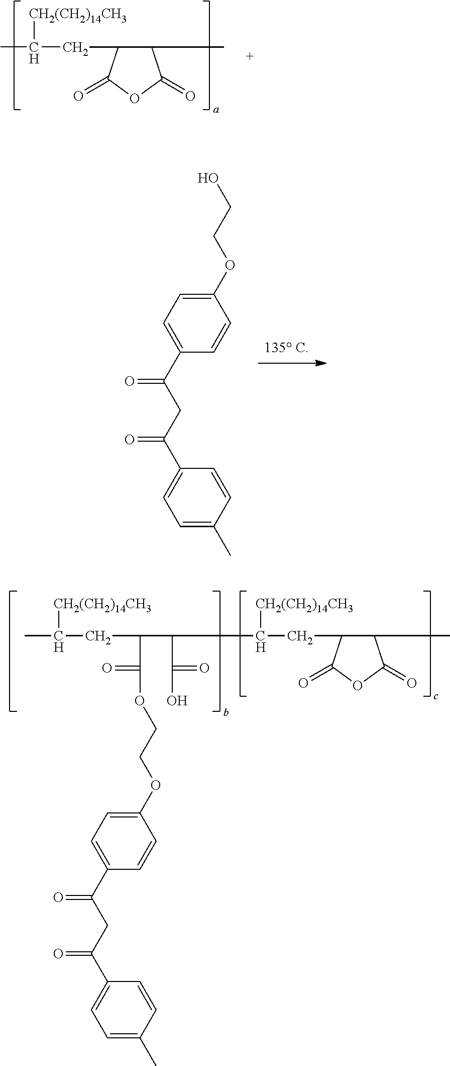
C(C1C(C)C(=O)OC1=O)C(C)[CH2(CH2)14CH3].C1(OCCO)=CC=C(C(CC(=O)C2=CC=C(C)C=C2)=O)C=C1.C(C(C(C(O)=O)C(CC1C(C)C(=O)OC1=O)[CH2(CH2)14CH3])C(=O)OCCOC1=CC=C(C(CC(=O)C2=CC=C(C)C=C2)=O)C=C1)C(C)[CH2(CH2)14CH3]
